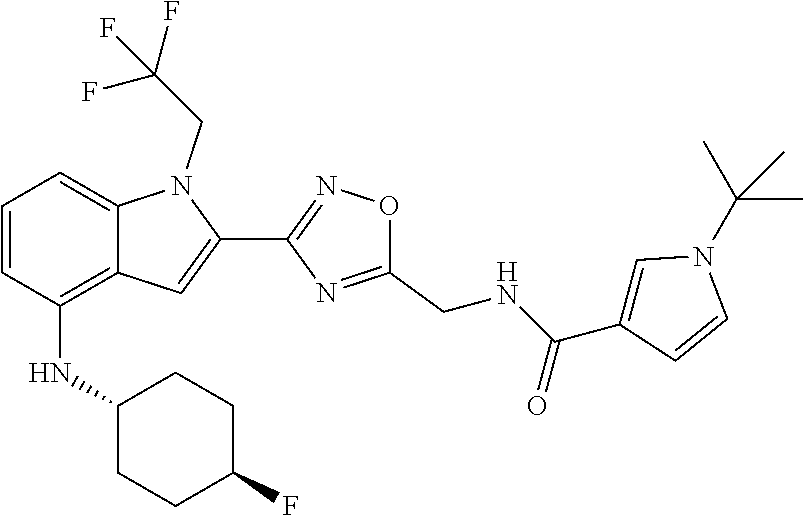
C1=CC(NC2CCC(F)CC2)=C2C(=C1)N(CC(F)(F)F)C(C1=NOC(CNC(C3=CN(C(C)(C)C)C=C3)=O)=N1)=C2
